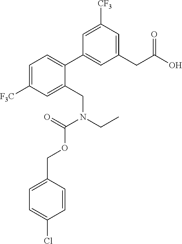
C1=C([F3C])C=C(CN(CC)C(=O)OCC2=CC=C(Cl)C=C2)C(C2=CC(CC(O)=O)=CC([CF3])=C2)=C1
